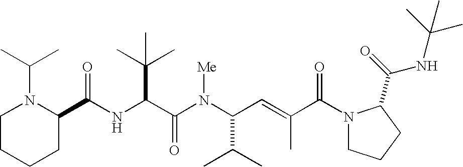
N(C(C(N(C(C(C)C)C=C(C)C(N1CCCC1C(=O)NC(C)(C)C)=O)[Me])=O)C(C)(C)C)C(C1N(C(C)C)CCCC1)=O
